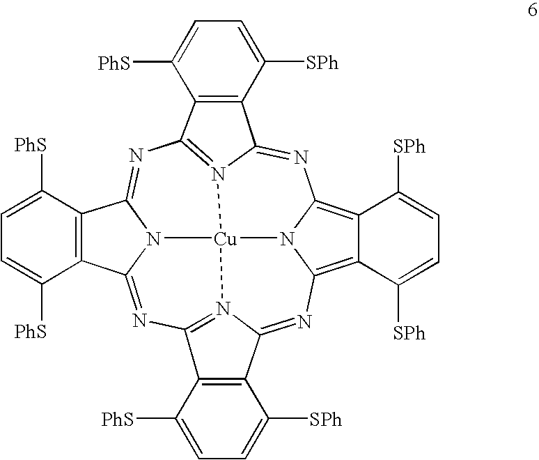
N1=C2N3=C(N=C4N5C(=NC6=N7C(=NC8=C9C(=C1N8[Cu]753)C([SPh])=CC=C9[SPh])C1=C6C([PhS])=CC=C1[SPh])C1=C4C([PhS])=CC=C1[PhS])C1=C2C([SPh])=CC=C1[PhS]
